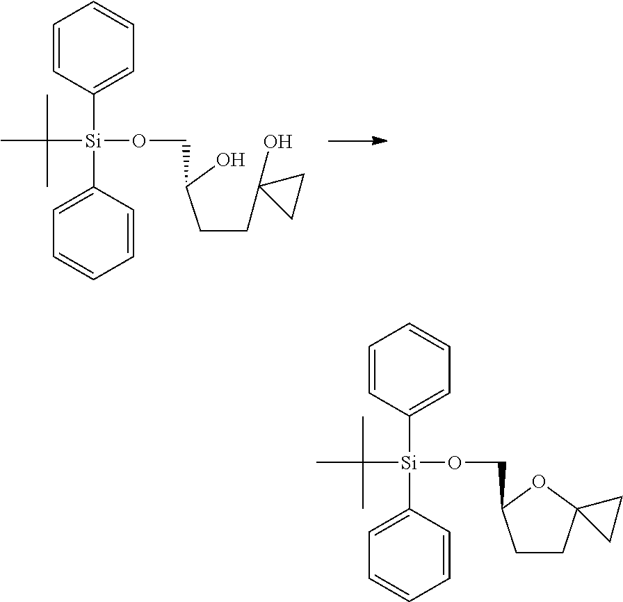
C(CC1(O)CC1)C(O)CO[Si](C(C)(C)C)(C1=CC=CC=C1)C1=CC=CC=C1.C1CC2(OC1CO[Si](C(C)(C)C)(C1=CC=CC=C1)C1=CC=CC=C1)CC2
